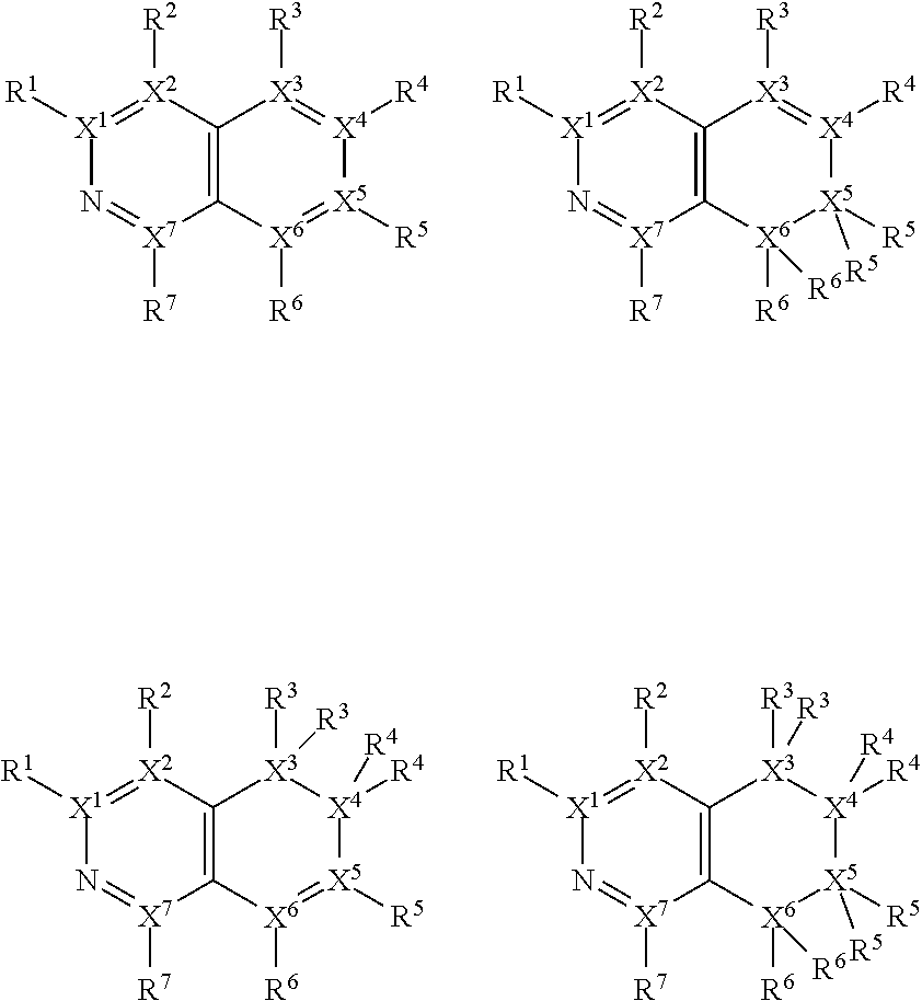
[X1]1([R1])=[X2]([R2])C2=C([X7]([R7])=N1)[X6]([R6])=[X5]([R5])[X4]([R4])=[X3]2[R3].[X1]1([R1])=[X2]([R2])C2=C([X7]([R7])=N1)[X6]([R6])([R6])[X5]([R5])([R5])[X4]([R4])=[X3]2[R3].[X1]1([R1])=[X2]([R2])C2=C([X7]([R7])=N1)[X6]([R6])=[X5]([R5])[X4]([R4])([R4])[X3]2([R3])[R3].[X1]1([R1])=[X2]([R2])C2=C([X7]([R7])=N1)[X6]([R6])([R6])[X5]([R5])([R5])[X4]([R4])([R4])[X3]2([R3])[R3]
